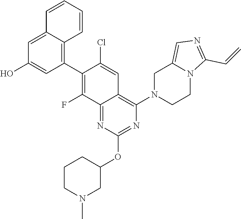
CN1CC(OC2=NC(N3CC4=CN=C(C=C)N4CC3)=C3C(=N2)C(F)=C(C2=C4C(=CC(O)=C2)C=CC=C4)C(Cl)=C3)CCC1
